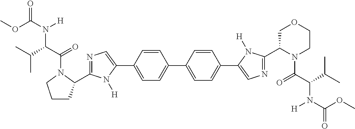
C1(C2=CC=C(C3=CN=C(C4CCCN4C(C(C(C)C)N(C(OC)=O)[H])=O)N3[H])C=C2)=CC=C(C2=CN=C(C3COCCN3C(C(C(C)C)N(C(OC)=O)[H])=O)N2[H])C=C1
